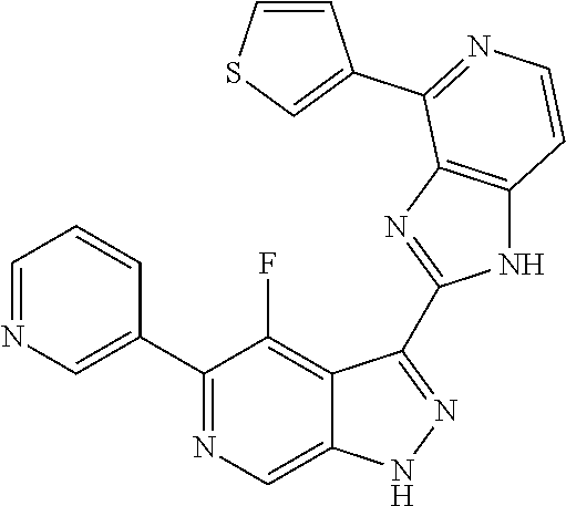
C1=NC=C(C2=NC=C3C(=C2F)C(C2=NC4=C(N2)C=CN=C4C2=CSC=C2)=NN3)C=C1
